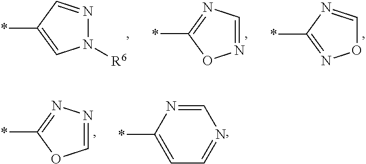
*C1=CN([R6])N=C1.*C1=NC=NO1.*C1=NOC=N1.*C1=NN=CO1.*C1=CC=NC=N1
